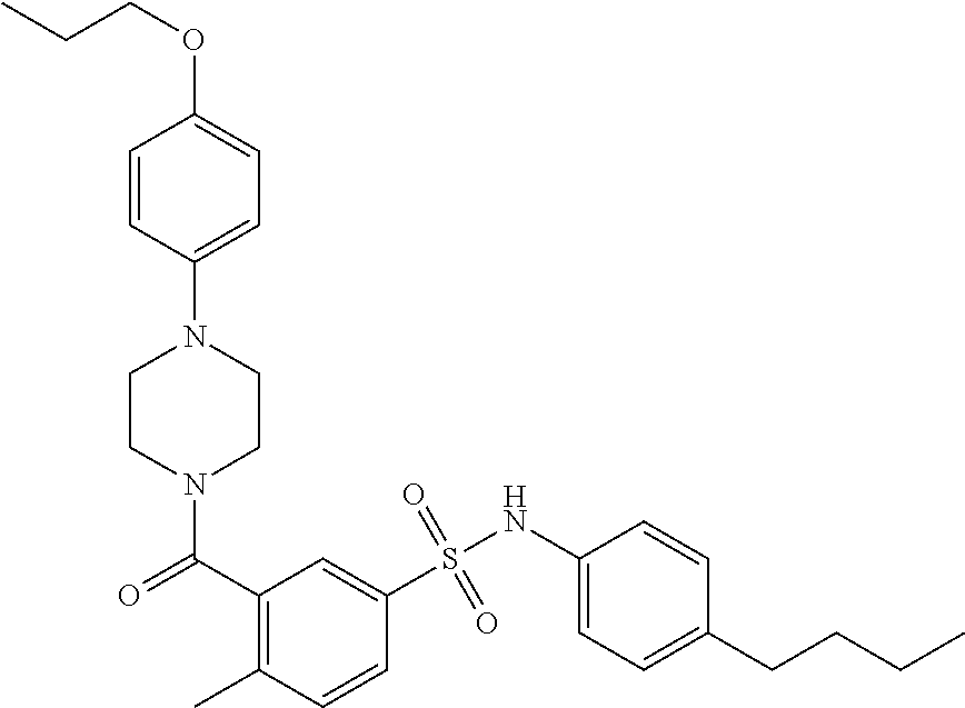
N1(C(=O)C2=C(C)C=CC(S(NC3=CC=C(CCCC)C=C3)(=O)=O)=C2)CCN(C2=CC=C(OCCC)C=C2)CC1
